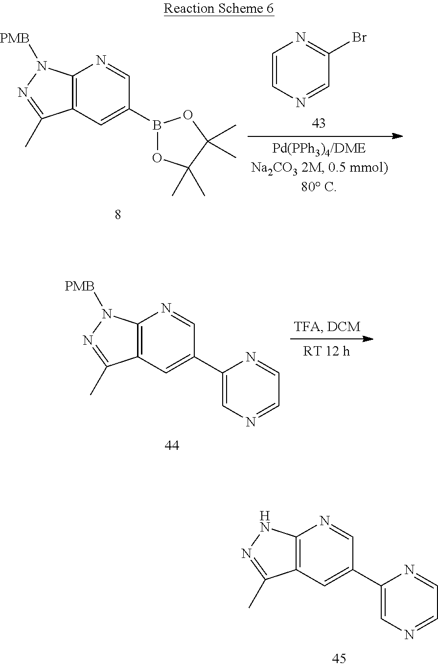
C12=C(C=C(C3=CN=CC=N3)C=N1)C(C)=NN2.C12=C(C=C(B3OC(C)(C)C(C)(C)O3)C=N1)C(C)=NN2[PMB].C1=CN=CC(Br)=N1.C12=C(C=C(C3=CN=CC=N3)C=N1)C(C)=NN2[PMB]
